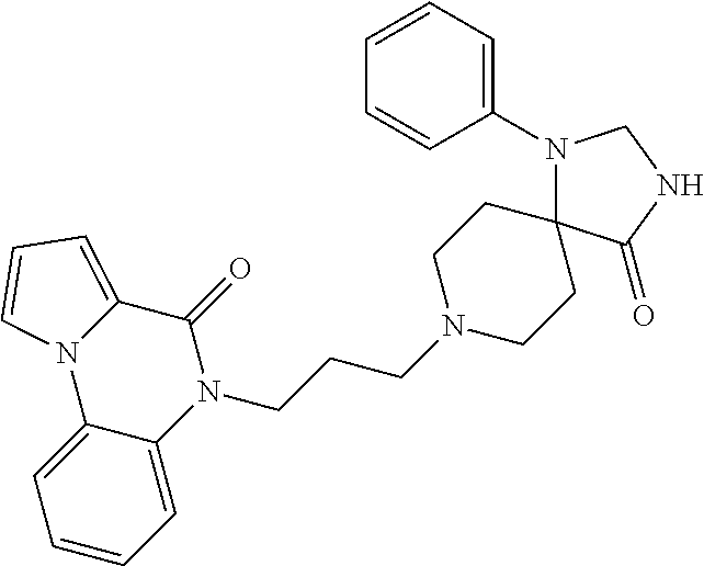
C12=CC=CC=C1N(CCCN1CCC3(CC1)N(C1=CC=CC=C1)CNC3=O)C(=O)C1=CC=CN21
